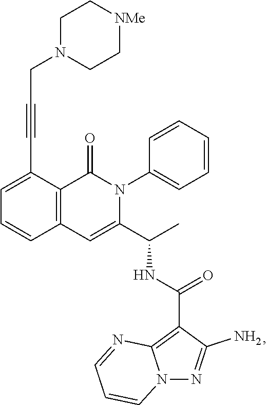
C1=C(C#CCN2CC[NMe]CC2)C2=C(C=C1)C=C(C(C)NC(=O)C1=C3N(N=C1N)C=CC=N3)N(C1=CC=CC=C1)C2=O
